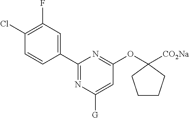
C1(Cl)=C(F)C=C(C2=NC([G])=CC(OC3([CO2Na])CCCC3)=N2)C=C1
